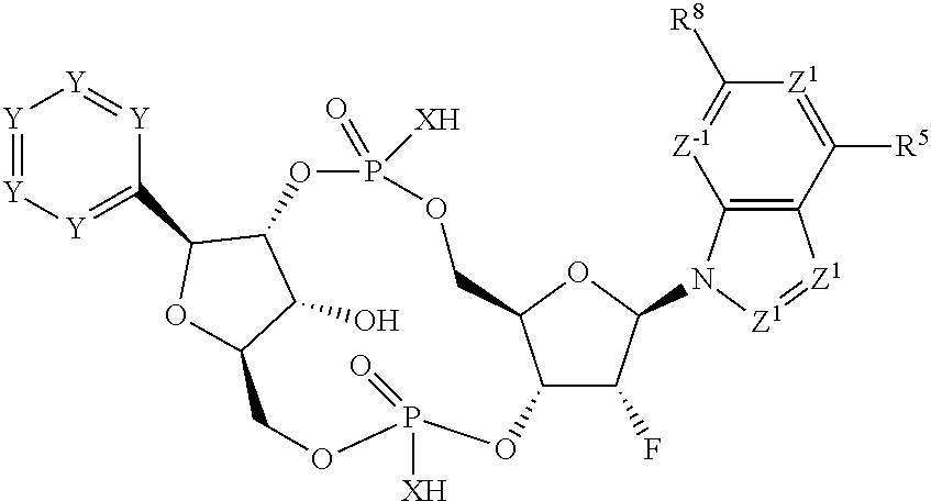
C12C(F)C(N3C4=C(C([R5])=[Z1]C([R8])=[Z-1]4)[Z1]=[Z1]3)OC1COP(=O)([XH])OC1C(O)C(OC1C1=[Y][Y]=[Y][Y]=[Y]1)COP(=O)([XH])O2
